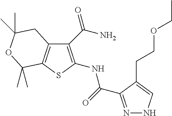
C1(C(N)=O)=C(NC(=O)C2=NNC=C2CCOCC)SC2=C1CC(C)(C)OC2(C)C
